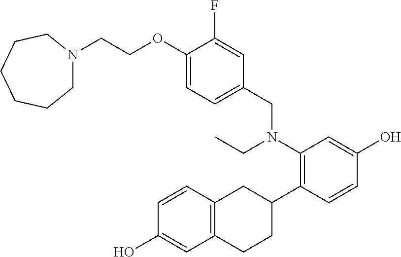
C1(OCCN2CCCCCC2)=CC=C(CN(CC)C2=C(C3CC4=C(CC3)C=C(O)C=C4)C=CC(O)=C2)C=C1F
